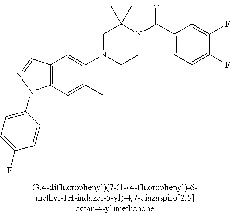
C1N(C2=CC3=C(C=C2C)N(C2=CC=C(F)C=C2)N=C3)CCN(C(C2=CC=C(F)C(F)=C2)=O)C12CC2
